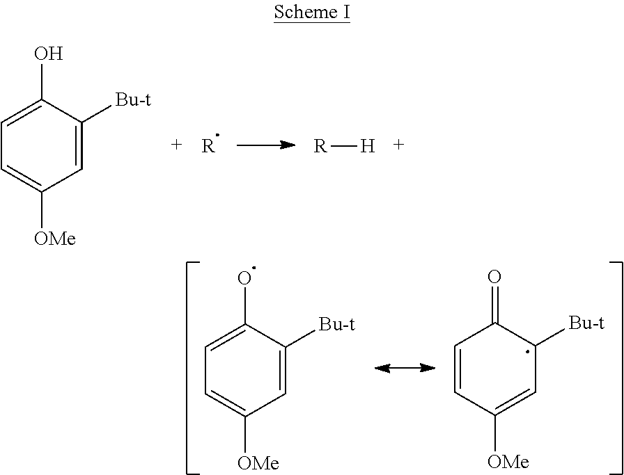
C1=C([Bu-t])C(O)=CC=C1[OMe].C1=C([OMe])C=CC(=O)C1[Bu-t].C1=C([Bu-t])C(O)=CC=C1[OMe].[R][H].[R]
